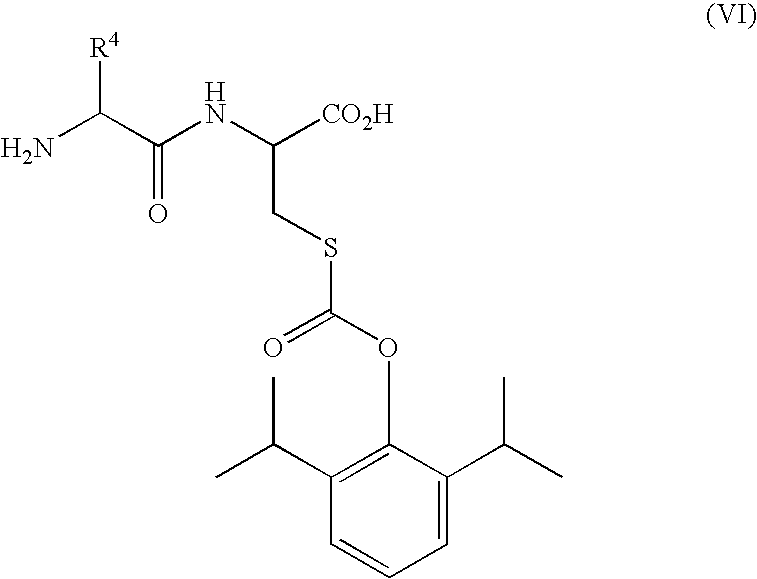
NC(C(NC([CO2H])CSC(=O)OC1=C(C(C)C)C=CC=C1C(C)C)=O)[R4]
